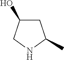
N1C(C)CC(O)C1
